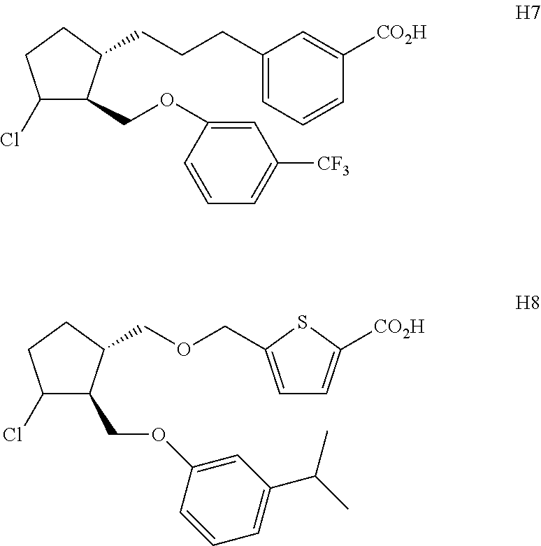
C1(Cl)C(COC2=CC([CF3])=CC=C2)C(CCCC2=CC=CC([CO2H])=C2)CC1.C1(Cl)C(COC2=CC(C(C)C)=CC=C2)C(COCC2=CC=C([CO2H])S2)CC1
